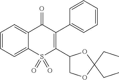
C1=CC=C2C(=C1)C(=O)C(C1=CC=CC=C1)=C(C1COC(CC)(CC)O1)S2(=O)=O
